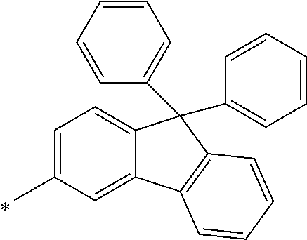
C1=C(C)C=C2C(=C1)C(C1=CC=CC=C1)(C1=CC=CC=C1)C1=C2C=CC=C1
